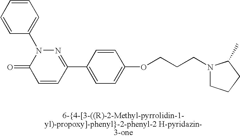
N1=C(C2=CC=C(OCCCN3CCCC3C)C=C2)C=CC(=O)N1C1=CC=CC=C1
